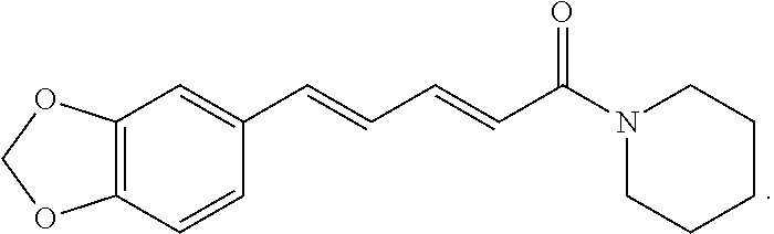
C12=C(C=CC(C=CC=CC(N3CCCCC3)=O)=C1)OCO2
